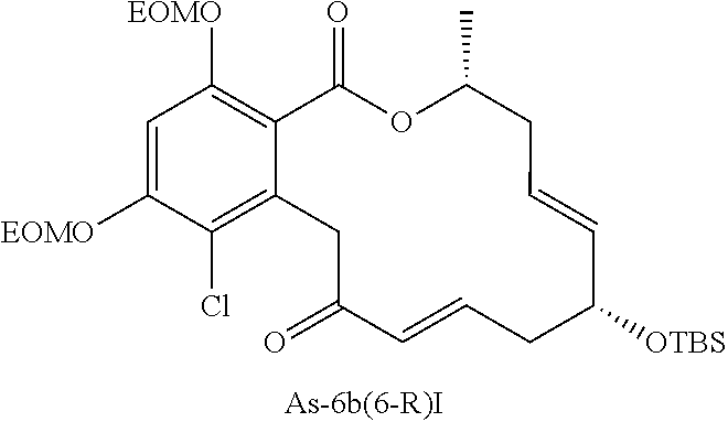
C12=C([EOMO])C=C([EOMO])C(Cl)=C1CC(=O)C=CCC([OTBS])C=CCC(C)OC2=O
